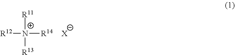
[R11][N+]([R13])([R12])[R14].[X]
